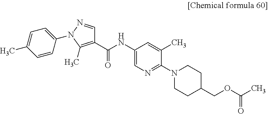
C1(C(NC2=CN=C(N3CCC(COC(C)=O)CC3)C(C)=C2)=O)=C(C)N(C2=CC=C(C)C=C2)N=C1
